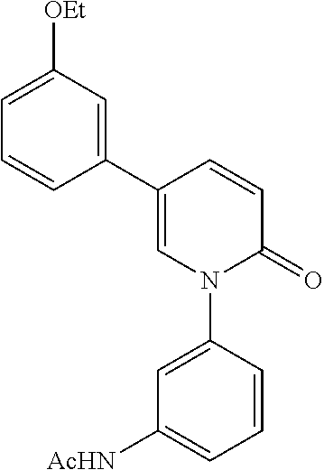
C1(C2=CC([OEt])=CC=C2)=CN(C2=CC([AcHN])=CC=C2)C(=O)C=C1
